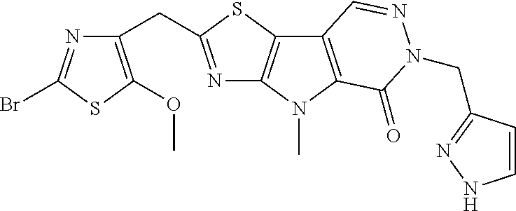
N1=C(CC2=C(OC)SC(Br)=N2)SC2=C1N(C)C1=C2C=NN(CC2=NNC=C2)C1=O
